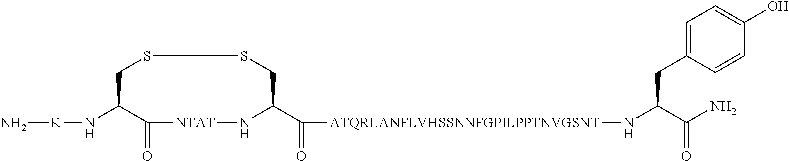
N(C1C(=O)[NTAT]NC(C(=O)[ATQRLANFLVHSSNNFGPILPPTNVGSNT]NC(C(N)=O)CC2=CC=C(O)C=C2)CSSC1)[K]N
